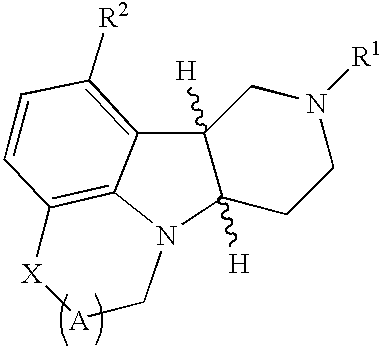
N12C3=C(C=CC([R2])=C3C3([H])C1([H])CCN([R1])C3)[X][A]C2
